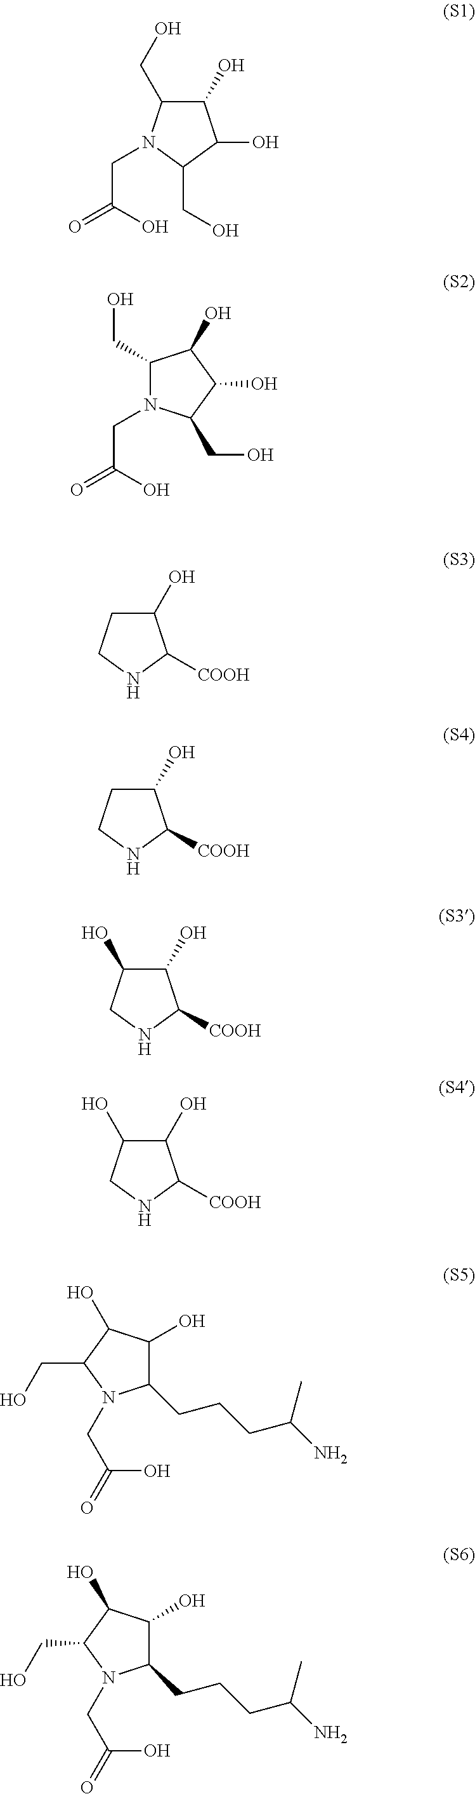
C1(O)C(CO)N(CC(=O)O)C(CO)C1O.C1(CO)N(CC(=O)O)C(CO)C(O)C1O.C1(O)CCNC1[COOH].C1(O)CCNC1[COOH].C1(O)C(O)CNC1[COOH].C1(O)C(O)CNC1[COOH].C1(CCCC(N)C)C(O)C(O)C(CO)N1CC(O)=O.C1(CCCC(N)C)C(O)C(O)C(CO)N1CC(O)=O
